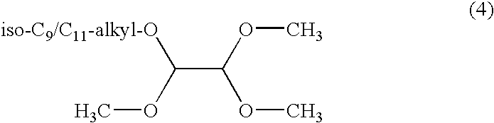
C(C(OC)OC)([iso-C9/C11-alkyl-O])OC
